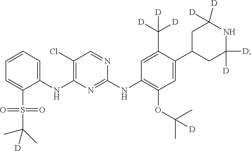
C1=CC=C(S(C(C)(C)[D])(=O)=O)C(NC2=C(Cl)C=NC(NC3=C(OC(C)(C)[D])C=C(C4CC([D])([D])NC([D])([D])C4)C(C([D])([D])[D])=C3)=N2)=C1
